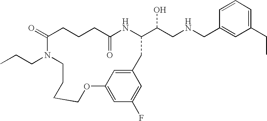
C1CC(=O)NC(C(CNCC2=CC(CC)=CC=C2)O)CC2=CC(=CC(F)=C2)OCCCCN(CCC)C(=O)C1
